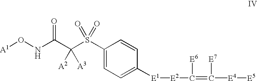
[A1]ONC(C(S(C1=CC=C([E1][E2]C(=C([E4][E5])[E7])[E6])C=C1)(=O)=O)([A2])[A3])=O
